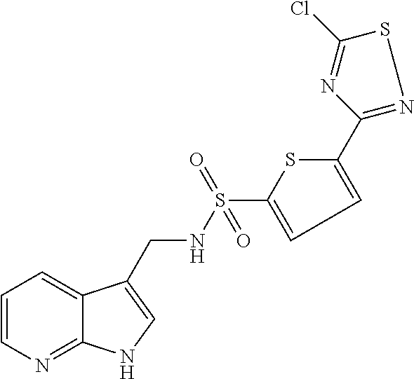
C1=CN=C2C(=C1)C(CNS(C1=CC=C(C3=NSC(Cl)=N3)S1)(=O)=O)=CN2
